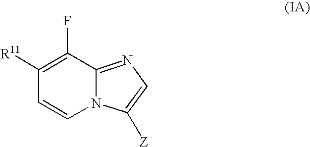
C1([R11])=C(F)C2=NC=C([Z])N2C=C1
